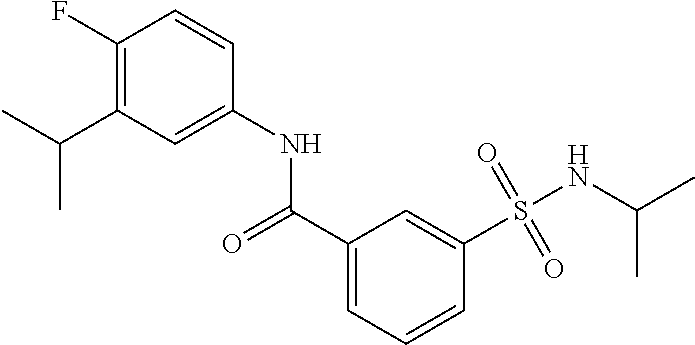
C1(C(=O)NC2=CC(C(C)C)=C(F)C=C2)=CC=CC(S(=O)(=O)NC(C)C)=C1
